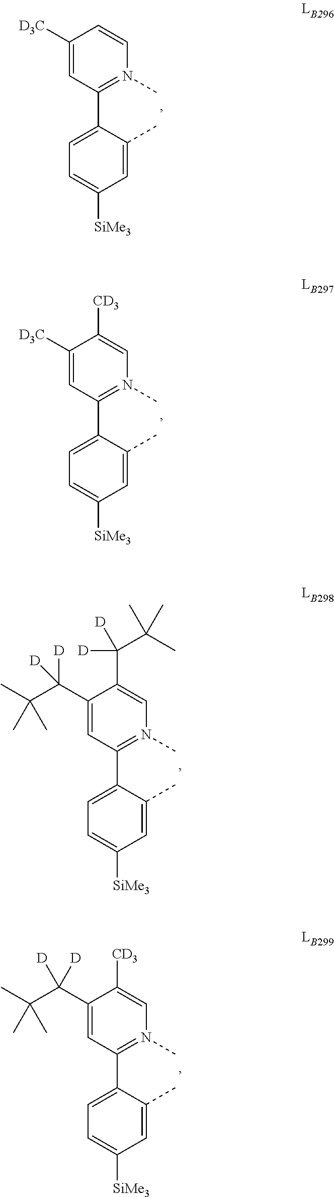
C1(C2=CC=C([SiMe3])C=C2C)=N(C)C=CC([D3C])=C1.C1(C2=CC=C([SiMe3])C=C2C)=N(C)C=C([CD3])C([D3C])=C1.C1(C2=CC=C([SiMe3])C=C2C)=N(C)C=C(C([D])(C(C)(C)C)[D])C(C(C(C)(C)C)([D])[D])=C1.C1(C2=CC=C([SiMe3])C=C2C)=N(C)C=C([CD3])C(C(C(C)(C)C)([D])[D])=C1
